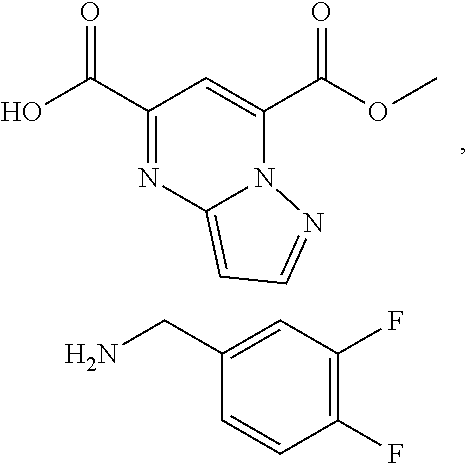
C1(C(O)=O)=NC2=CC=NN2C(C(OC)=O)=C1.C1(F)=C(F)C=C(CN)C=C1
